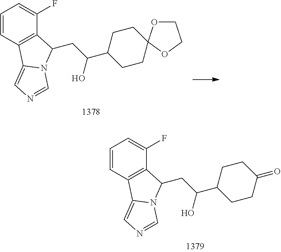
C1=CC2=C(C(F)=C1)C(CC(C1CCC3(CC1)OCCO3)O)N1C2=CN=C1.C1=CC2=C(C(F)=C1)C(CC(C1CCC(=O)CC1)O)N1C2=CN=C1
